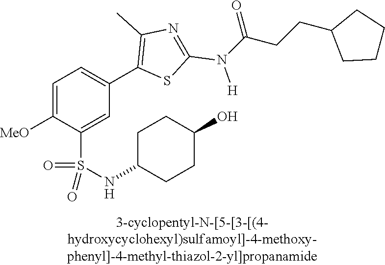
C1=C([MeO])C(S(NC2CCC(O)CC2)(=O)=O)=CC(C2=C(C)N=C(N([H])C(CCC3CCCC3)=O)S2)=C1
